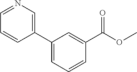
C1(C2=CN=CC=C2)=CC=CC(C(=O)OC)=C1
